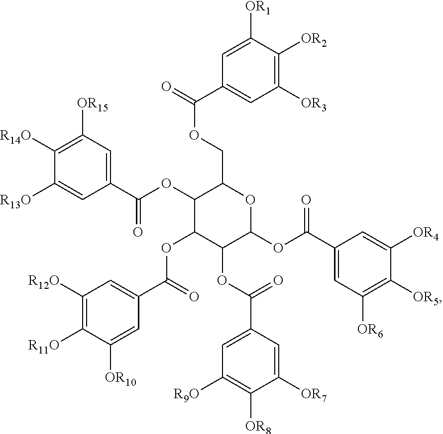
C1(OC(C2=CC([OR15])=C([R14O])C([R13O])=C2)=O)C(OC(C2=CC([R12O])=C([R11O])C([OR10])=C2)=O)C(OC(C2=CC([R9O])=C([OR8])C([OR7])=C2)=O)C(OC(C2=CC([OR6])=C([OR5])C([OR4])=C2)=O)OC1COC(C1=CC([OR3])=C([OR2])C([OR1])=C1)=O
